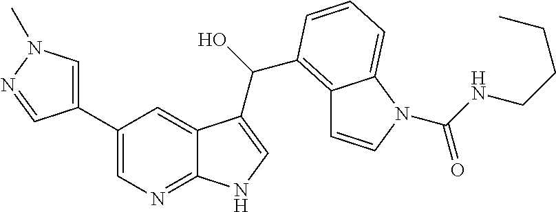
C12=C(C(C3=CNC4=NC=C(C5=CN(C)N=C5)C=C43)O)C=CC=C1N(C(NCCCC)=O)C=C2
